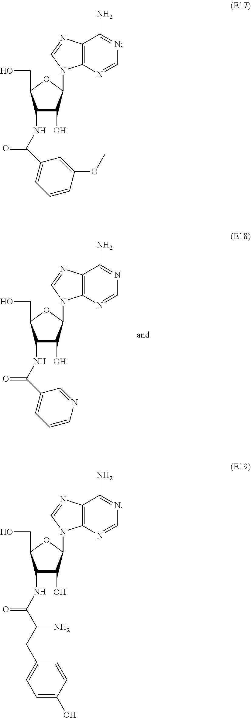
C1(NC(C2=CC=CN=C2)=O)C(O)C(N2C3=C(N=C2)C(N)=NC=N3)OC1CO.C1(NC(C2=CC=CC(OC)=C2)=O)C(O)C(N2C3=C(N=C2)C(N)=NC=N3)OC1CO.C1(NC(C(CC2=CC=C(O)C=C2)N)=O)C(O)C(N2C3=C(N=C2)C(N)=NC=N3)OC1CO
